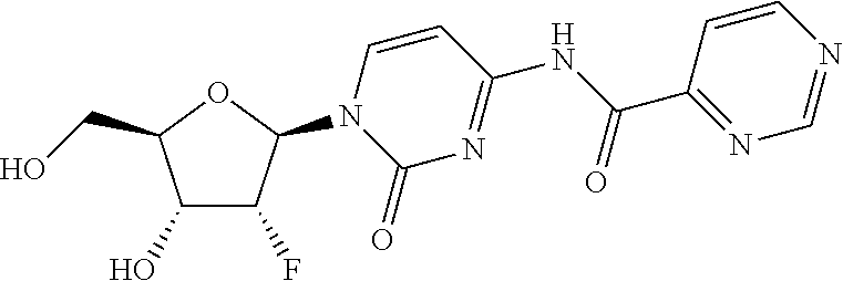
C1(O)C(F)C(N2C(=O)N=C(NC(C3=NC=NC=C3)=O)C=C2)OC1CO
